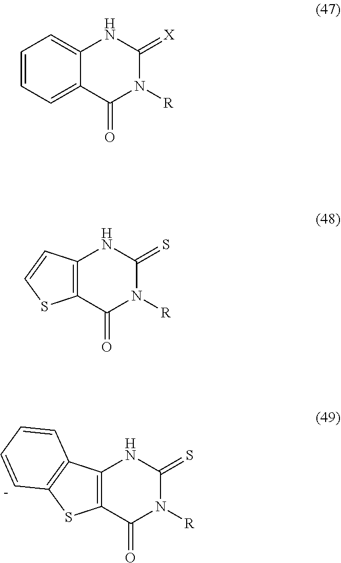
C1=CC=C2C(=C1)NC(=[X])N([R])C2=O.C12=C(NC(=S)N([R])C1=O)C=CS2.C12=C(NC(=S)N([R])C1=O)C1=C(S2)[C-]=CC=C1
